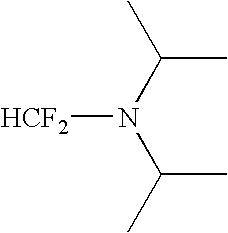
C(C)(N(C(C)C)[HCF2])C
